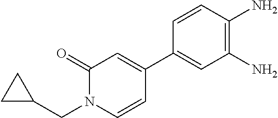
C1(C2=CC(=O)N(CC3CC3)C=C2)=CC(N)=C(N)C=C1
